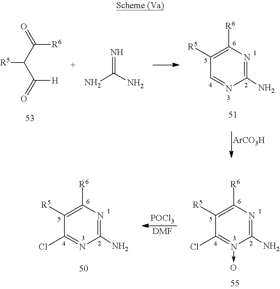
[ArCO3H].C1(N)=NC([R6])=C([R5])C=N1.[R6]C(C(C(=O)[H])[R5])=O.N=C(N)N.C1(N)=NC([R6])=C([R5])C(Cl)=N1->O.[POCl3].[DMF].C1(N)=NC([R6])=C([R5])C(Cl)=N1
